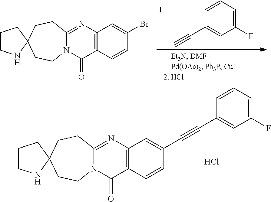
C1CNC2(C1)CCN1C(=NC3=C(C1=O)C=CC(C#CC1=CC(F)=CC=C1)=C3)CC2.Cl.C1CNC2(C1)CCN1C(=NC3=C(C1=O)C=CC(Br)=C3)CC2.C1=CC=C(F)C=C1C#C
